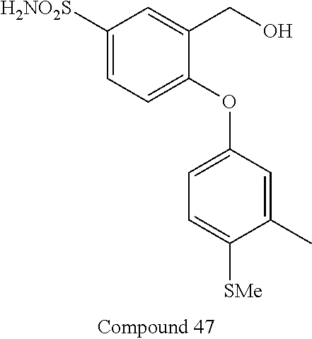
C1([H2NO2S])=CC=C(OC2=CC=C([SMe])C(C)=C2)C(CO)=C1
